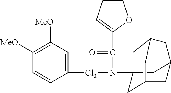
C1([MeO])=C([MeO])C=C([Cl2]N(C(=O)C2=CC=CO2)C23CC4CC(C2)CC(C3)C4)C=C1
